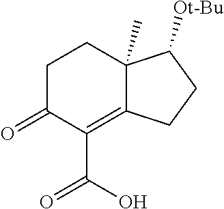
C12(C)C(=C(C(=O)O)C(=O)CC1)CCC2[Ot-Bu]
